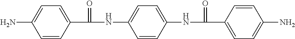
C1=CC(C(NC2=CC=C(NC(C3=CC=C(N)C=C3)=O)C=C2)=O)=CC=C1N
